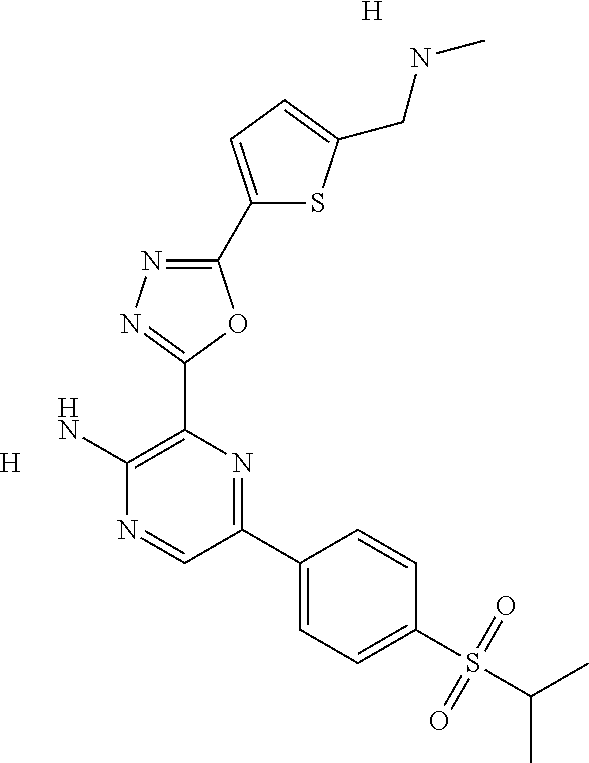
[H].C1(C2=CC=C(CNC)S2)=NN=C(C2=C(N)N=CC(C3=CC=C(S(C(C)C)(=O)=O)C=C3)=N2)O1.[H]
